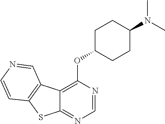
C12=NC=NC(OC3CCC(N(C)C)CC3)=C1C1=C(S2)C=CN=C1
